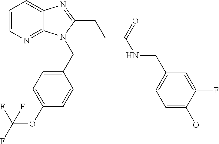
C1=CN=C2C(=C1)N=C(CCC(NCC1=CC=C(OC)C(F)=C1)=O)N2CC1=CC=C(OC(F)(F)F)C=C1
